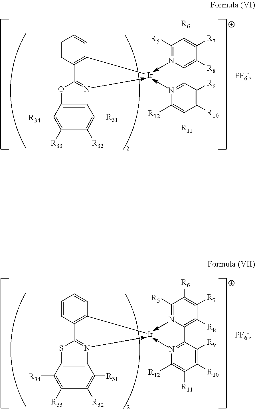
C1([R5])=NC(C2=NC([R12])=C([R11])C([R10])=C2[R9])=C([R8])C([R7])=C1[R6].[PF6-].C1=CC(C2=NC3=C(O2)C([R34])=C([R33])C([R32])=C3[R31])=C([Ir])C=C1.C1([R5])=NC(C2=NC([R12])=C([R11])C([R10])=C2[R9])=C([R8])C([R7])=C1[R6].[PF6-].C1=CC(C2=NC3=C(S2)C([R34])=C([R33])C([R32])=C3[R31])=C([Ir])C=C1
